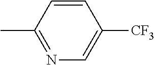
CC1=NC=C([CF3])C=C1
